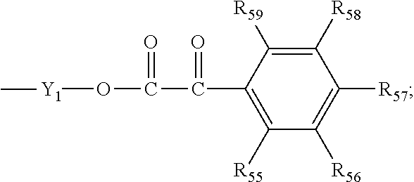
C1([R55])=C(C(=O)C(O[Y1]C)=O)C([R59])=C([R58])C([R57])=C1[R56]
